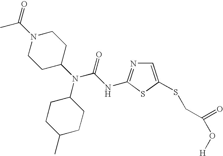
C1CC(N(C(NC2=NC=C(SCC(O[H])=O)S2)=O)C2CCC(C)CC2)CCN1C(C)=O
